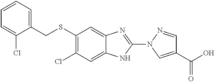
S(C1=C(Cl)C=C2C(=C1)N=C(N1C=C(C(=O)O)C=N1)N2)CC1=CC=CC=C1Cl
